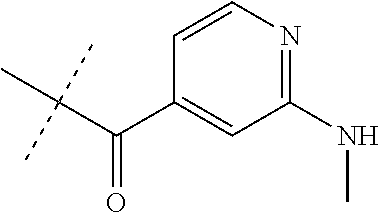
C(C(C)(C)C)(C1=CC(NC)=NC=C1)=O
